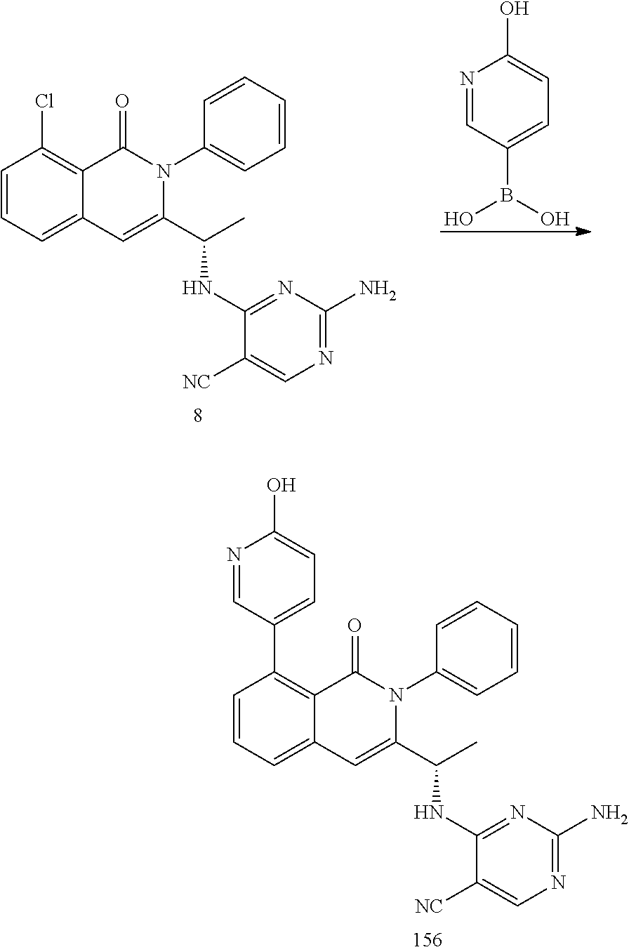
N1=CC(B(O)O)=CC=C1O.ClC1=C2C(=CC=C1)C=C(C(C)NC1=NC(N)=NC=C1[NC])N(C1=CC=CC=C1)C2=O.C1(C2=C3C(=CC=C2)C=C(C(C)NC2=NC(N)=NC=C2[NC])N(C2=CC=CC=C2)C3=O)=CC=C(O)N=C1
